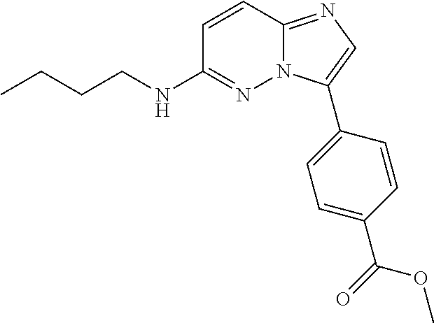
C1=C(C(OC)=O)C=CC(C2=CN=C3N2N=C(NCCCC)C=C3)=C1
